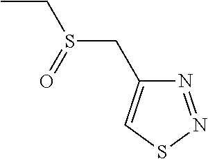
C(S(=O)CC1=CSN=N1)C
